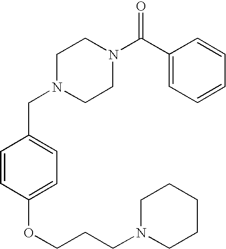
C1=CC=CC(C(N2CCN(CC3=CC=C(OCCCN4CCCCC4)C=C3)CC2)=O)=C1
